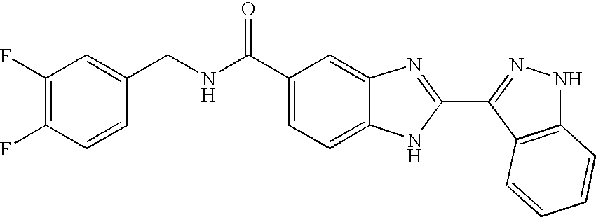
C1(C(NCC2=CC(F)=C(F)C=C2)=O)=CC=C2C(=C1)N=C(C1=NNC3=C1C=CC=C3)N2
